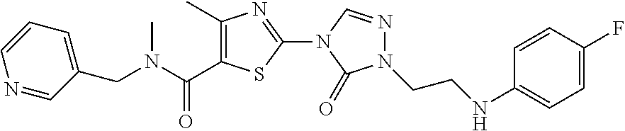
C1(C)=C(C(N(CC2=CC=CN=C2)C)=O)SC(N2C(=O)N(CCNC3=CC=C(F)C=C3)N=C2)=N1
